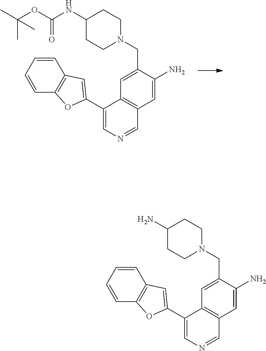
C1(C2=CC3=C(C=CC=C3)O2)=CN=CC2=C1C=C(CN1CCC(NC(OC(C)(C)C)=O)CC1)C(N)=C2.C1(C2=CC3=C(C=CC=C3)O2)=CN=CC2=C1C=C(CN1CCC(N)CC1)C(N)=C2
